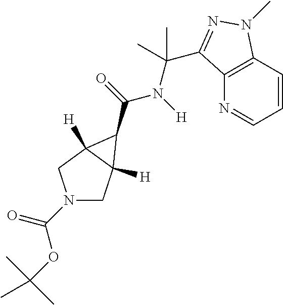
C12=C(C=CC=N1)N(C)N=C2C(N([H])C(=O)C1C2([H])CN(C(=O)OC(C)(C)C)CC21[H])(C)C
